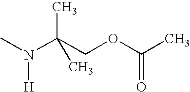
CN(C(COC(C)=O)(C)C)[H]
